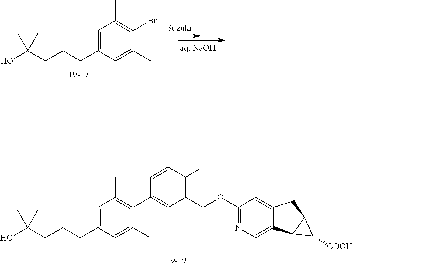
C1=C(CCCC(O)(C)C)C=C(C)C(Br)=C1C.C1=C(CCCC(O)(C)C)C=C(C)C(C2=CC(COC3=NC=C4C(=C3)CC3C4C3[COOH])=C(F)C=C2)=C1C
